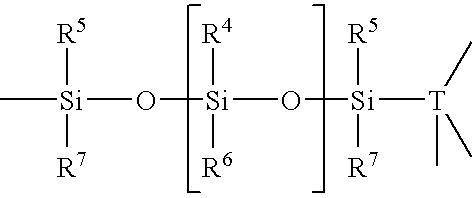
C[Si]([R5])([R7])O[Si](O[Si]([R5])([R7])[T](C)(C)C)([R4])[R6]
